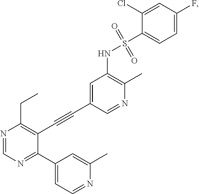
N1=CN=C(C2=CC=NC(C)=C2)C(C#CC2=CC(NS(=O)(=O)C3=CC=C(F)C=C3Cl)=C(C)N=C2)=C1CC
